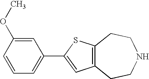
C12=C(SC(C3=CC=CC(OC)=C3)=C1)CCNCC2
